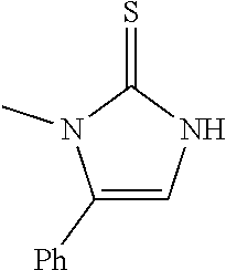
C1([Ph])=CNC(=S)N1C
